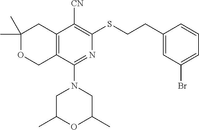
C1(C)(C)OCC2=C(C1)C([CN])=C(SCCC1=CC(Br)=CC=C1)N=C2N1CC(C)OC(C)C1
